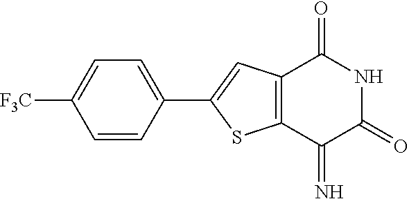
C1=C([F3C])C=CC(C2=CC3=C(S2)C(=N)C(=O)NC3=O)=C1
